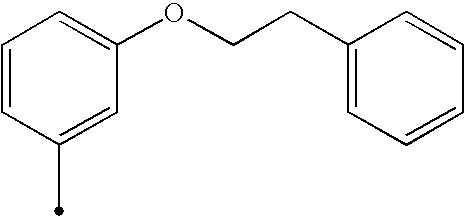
C1=CC(C)=CC(OCCC2=CC=CC=C2)=C1
